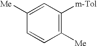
C1([Me])=CC([m-Tol])=C([Me])C=C1
